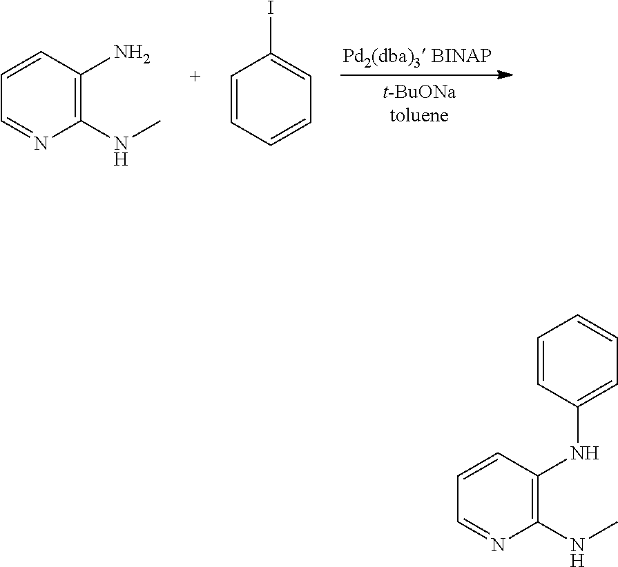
C1(NC)=C(N)C=CC=N1.C1=CC=CC=C1I.C1=CC=C(NC2=C(NC)N=CC=C2)C=C1
